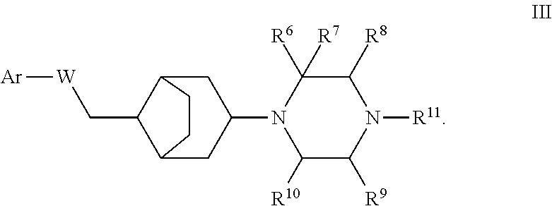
C1(C[W][Ar])C2CC(N3C([R10])C([R9])N([R11])C([R8])C3([R6])[R7])CC1CC2
